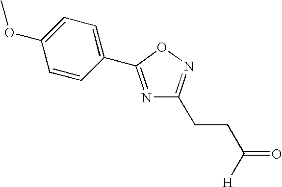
C(CCC1=NOC(C2=CC=C(OC)C=C2)=N1)(=O)[H]
